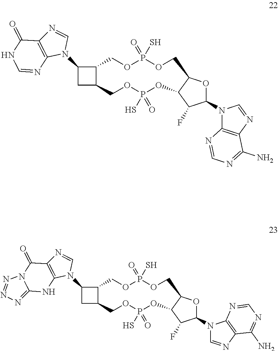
C1C2C(C1N1C=NC3=C1NC1=NN=NN1C3=O)COP(=O)(S)OCC1OC(N3C=NC4=C3N=CN=C4N)C(F)C1OP(=O)(S)OC2.C1C2C(C1N1C=NC3=C1N=CNC3=O)COP(=O)(S)OCC1OC(N3C4=C(N=C3)C(N)=NC=N4)C(F)C1OP(=O)(S)OC2
